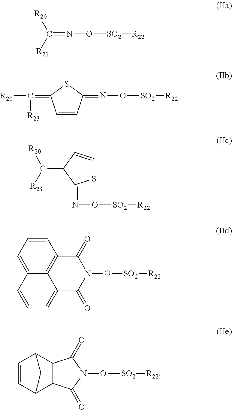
C(=NO[SO2][R22])([R21])[R20].N(O[SO2][R22])=C1C=CC(=C([R20])[R23])S1.C(=C1C(=NO[SO2][R22])SC=C1)([R23])[R20].C12=C3C(=CC=C1)C=CC=C3C(=O)N(O[SO2][R22])C2=O.C1=CC2C3C(C1C2)C(=O)N(O[SO2][R22])C3=O
